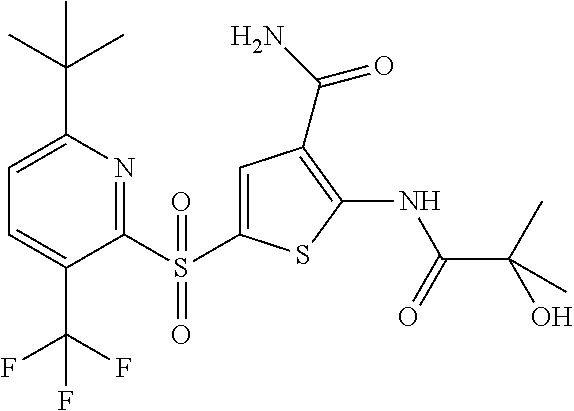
C1=C(S(C2=NC(C(C)(C)C)=CC=C2C(F)(F)F)(=O)=O)SC(NC(=O)C(O)(C)C)=C1C(N)=O
